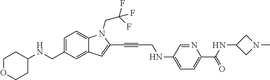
C1=C(CNC2CCOCC2)C=C2C(=C1)N(CC(F)(F)F)C(C#CCNC1=CC=C(C(NC3CN(C)C3)=O)N=C1)=C2
